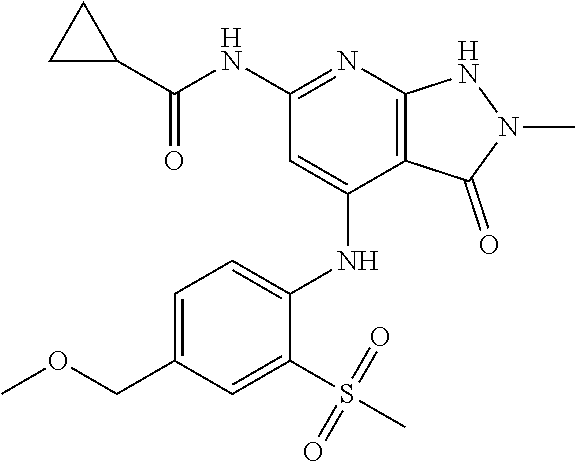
O=C(NC1=NC2=C(C(NC3=CC=C(COC)C=C3S(C)(=O)=O)=C1)C(=O)N(C)N2)C1CC1
